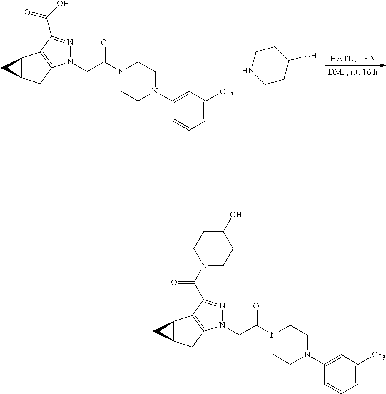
N1(CC(N2CCN(C3=C(C)C([CF3])=CC=C3)CC2)=O)N=C(C(O)=O)C2=C1CC1C2C1.C1NCCC(O)C1.N1(CC(N2CCN(C3=C(C)C([CF3])=CC=C3)CC2)=O)N=C(C(N2CCC(O)CC2)=O)C2=C1CC1C2C1
